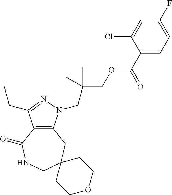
C12=C(N(CC(COC(C3=CC=C(F)C=C3Cl)=O)(C)C)N=C1CC)CC1(CNC2=O)CCOCC1
